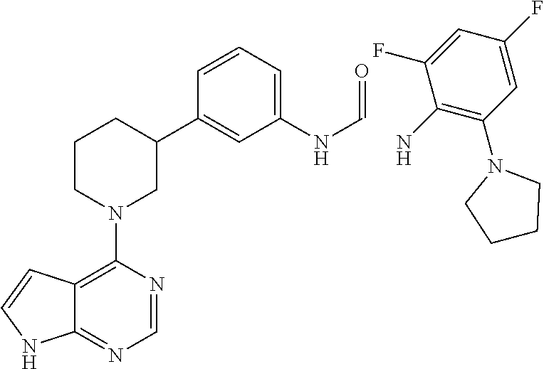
C12=C(N3CC(C4=CC(NC=O)=CC=C4)CCC3)N=CN=C1NC=C2.NC1=C(N2CCCC2)C=C(F)C=C1F
